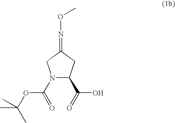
N1(C(=O)OC(C)(C)C)C(C(=O)O)CC(=NOC)C1
